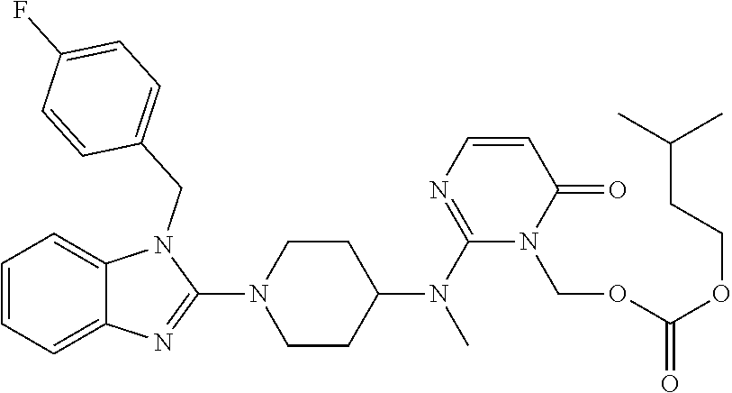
C1=CC=C2C(=C1)N(CC1=CC=C(F)C=C1)C(N1CCC(N(C3=NC=CC(=O)N3COC(=O)OCCC(C)C)C)CC1)=N2
